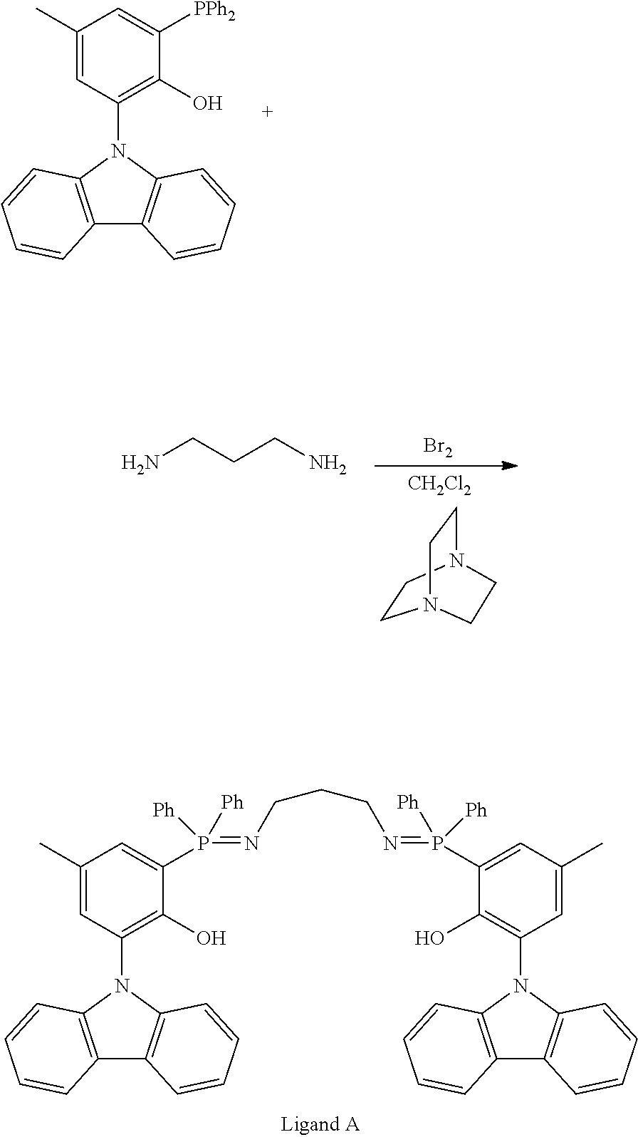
C12=C(N(C3=C(O)C([PPh2])=CC(C)=C3)C3=C1C=CC=C3)C=CC=C2.[Br2].[CH2Cl2].C1CN2CCN1CC2.NCCCN.C12=C(N(C3=C(O)C(P([Ph])([Ph])=NCCCN=P(C4=CC(C)=CC(N5C6=C(C7=C5C=CC=C7)C=CC=C6)=C4O)([Ph])[Ph])=CC(C)=C3)C3=C1C=CC=C3)C=CC=C2
